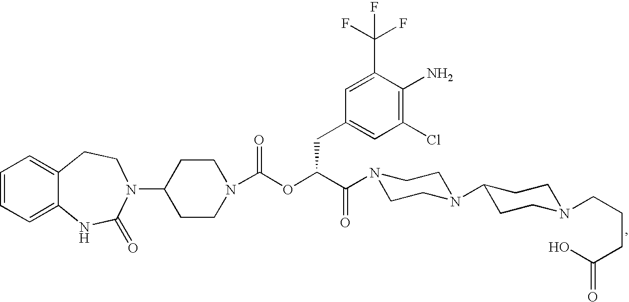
C1=CC=C2C(=C1)CCN(C1CCN(C(OC(C(=O)N3CCN(C4CCN(CCCC(=O)O)CC4)CC3)CC3=CC(Cl)=C(N)C(C(F)(F)F)=C3)=O)CC1)C(=O)N2
